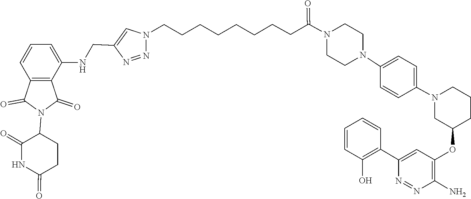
N1=NC(N)=C(OC2CN(C3=CC=C(N4CCN(C(CCCCCCCCN5N=NC(CNC6=CC=CC7=C6C(=O)N(C6CCC(=O)NC6=O)C7=O)=C5)=O)CC4)C=C3)CCC2)C=C1C1=C(O)C=CC=C1
